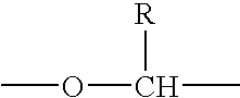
O(C(C)[R])C
